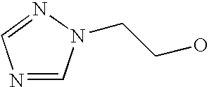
N1=CN(CCO)N=C1
